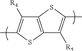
CC1=C([R4])C2=C(S1)C([R5])=C(C)S2
